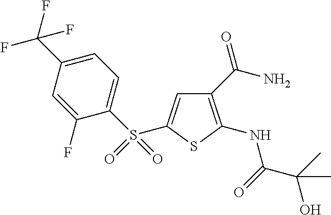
C1(C(N)=O)=C(NC(C(C)(O)C)=O)SC(S(C2=CC=C(C(F)(F)F)C=C2F)(=O)=O)=C1
